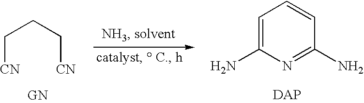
C([CN])CC[CN].C1=C(N)N=C(N)C=C1
